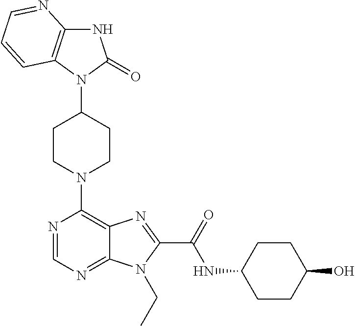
N1C2=C(N(C3CCN(C4=C5C(=NC=N4)N(CC)C(C(NC4CCC(O)CC4)=O)=N5)CC3)C1=O)C=CC=N2
